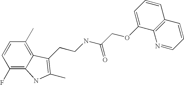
C1(F)=C2C(=C(C)C=C1)C(CCNC(COC1=CC=CC3=C1N=CC=C3)=O)=C(C)N2
